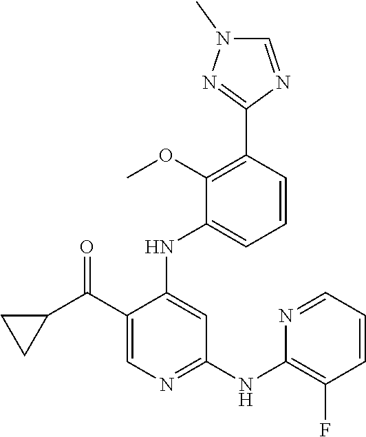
C1(C(C2CC2)=O)=CN=C(NC2=C(F)C=CC=N2)C=C1NC1=CC=CC(C2=NN(C)C=N2)=C1OC
